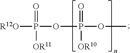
[R12O]P(OP(OC)(=O)[OR10])(=O)[OR11]
